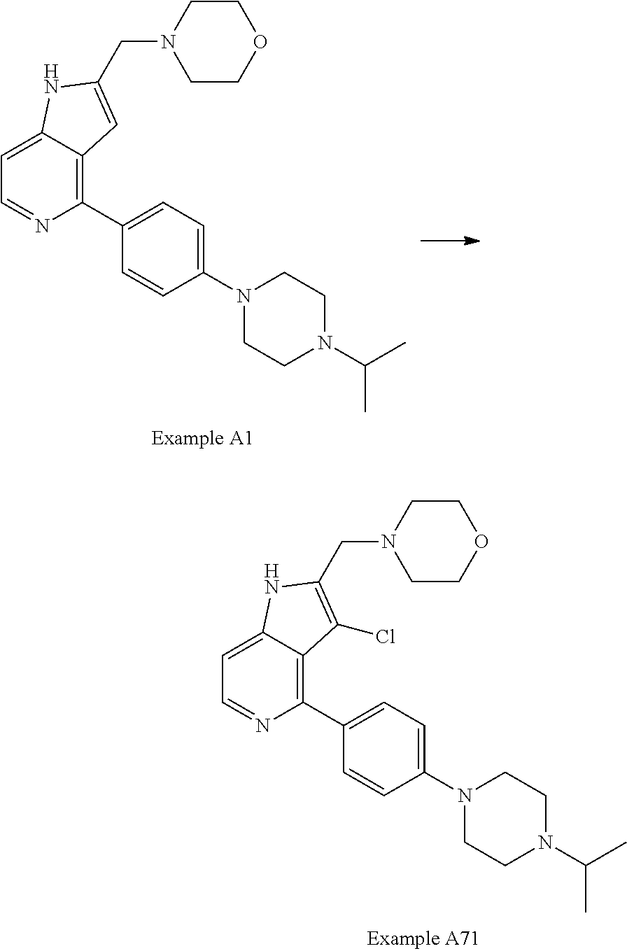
C1(C2=CC=C(N3CCN(C(C)C)CC3)C=C2)=C2C(=CC=N1)NC(CN1CCOCC1)=C2.C1(C2=CC=C(N3CCN(C(C)C)CC3)C=C2)=C2C(=CC=N1)NC(CN1CCOCC1)=C2Cl
